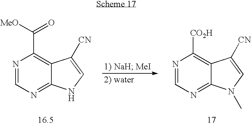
N1=CN=C2C(=C1C([MeO])=O)C([CN])=CN2.N1=CN=C2C(=C1[CO2H])C([CN])=CN2C
